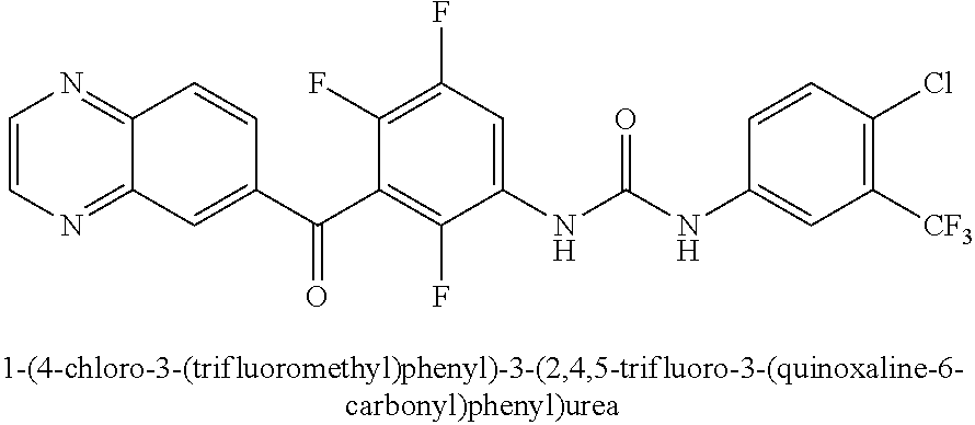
C1=CN=C2C(=N1)C=CC(C(C1=C(F)C(NC(NC3=CC([CF3])=C(Cl)C=C3)=O)=CC(F)=C1F)=O)=C2
